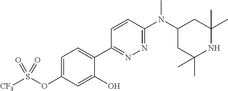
C1=C(OS([CF3])(=O)=O)C=C(O)C(C2=NN=C(N(C3CC(C)(C)NC(C)(C)C3)C)C=C2)=C1
